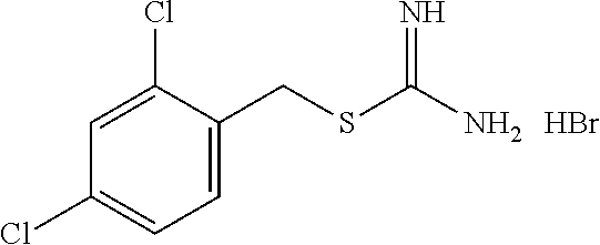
C1(CSC(N)=N)=CC=C(Cl)C=C1Cl.Br
